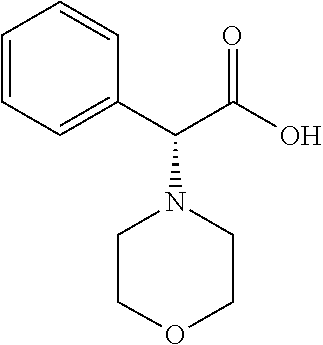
C1=CC=C(C(N2CCOCC2)C(=O)O)C=C1
